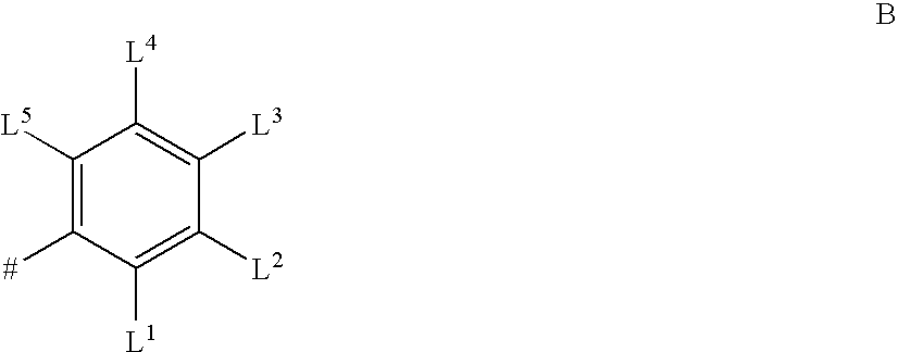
C1([L5])=C([#])C([L1])=C([L2])C([L3])=C1[L4]
